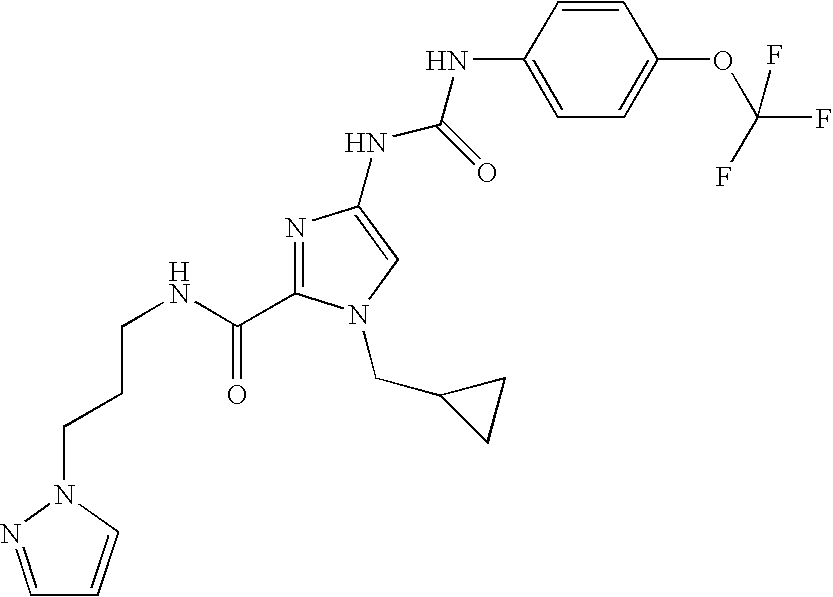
C(CNC(=O)C1=NC(NC(NC2=CC=C(OC(F)(F)F)C=C2)=O)=CN1CC1CC1)CN1C=CC=N1
